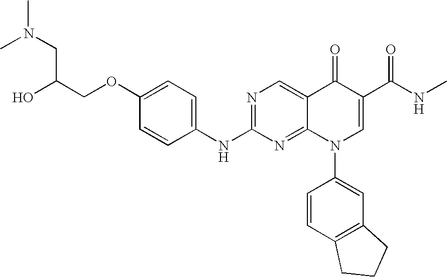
C1=CC(NC2=NC=C3C(=N2)N(C2=CC4=C(C=C2)CCC4)C=C(C(NC)=O)C3=O)=CC=C1OCC(O)CN(C)C
